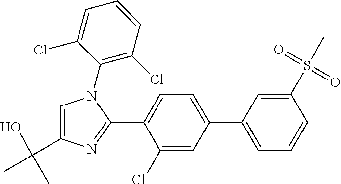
C1=CC(S(=O)(=O)C)=CC(C2=CC=C(C3=NC(C(O)(C)C)=CN3C3=C(Cl)C=CC=C3Cl)C(Cl)=C2)=C1
